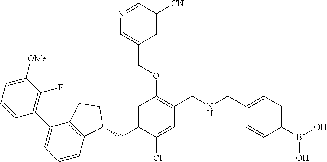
C1=CC=C([OMe])C(F)=C1C1=CC=CC2=C1CCC2OC1=CC(OCC2=CN=CC([CN])=C2)=C(CNCC2=CC=C(B(O)O)C=C2)C=C1Cl
